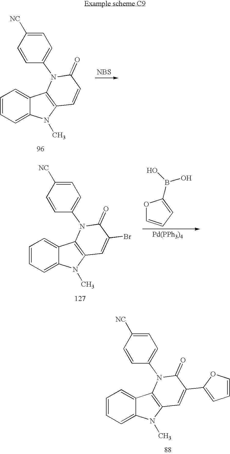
C1=CC=C2C(=C1)C1=C(N2C)C=C(C2=CC=CO2)C(=O)N1C1=CC=C([NC])C=C1.[NBS].C1=CC=C2C(=C1)C1=C(N2C)C=CC(=O)N1C1=CC=C([NC])C=C1.C1=CC=C2C(=C1)C1=C(N2C)C=C(Br)C(=O)N1C1=CC=C([NC])C=C1.O1C=CC=C1B(O)O.[Pd(PPh3)4]
